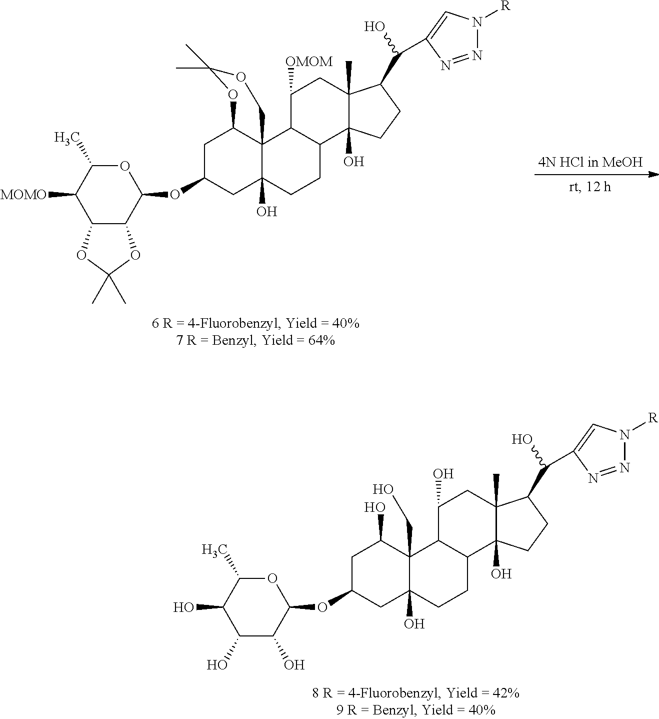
C1C(OC2OC(C)C(O)C(O)C2O)CC2(O)C(CO)(C1O)C1C(CC2)C2(O)C(C)(CC1O)C(C(O)C1=CN([R])N=N1)CC2.C1C(OC2OC(C)C([MOMO])C3C2OC(C)(C)O3)CC2(O)C3(C1OC(C)(C)OC3)C1C(CC2)C2(O)C(C)(CC1[OMOM])C(C(O)C1=CN([R])N=N1)CC2
